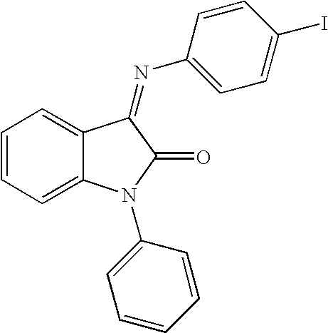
C1=CC=C2C(=C1)C(=NC1=CC=C(I)C=C1)C(=O)N2C1=CC=CC=C1
